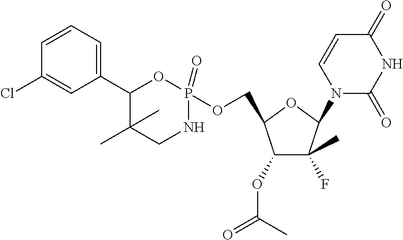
O1P(=O)(OCC2C(OC(=O)C)C(F)(C)C(N3C(=O)NC(=O)C=C3)O2)NCC(C)(C)C1C1=CC=CC(Cl)=C1
